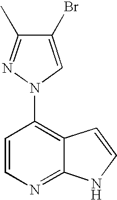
C1(Br)=CN(C2=C3C(=NC=C2)NC=C3)N=C1C
